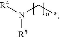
[R4]N(C*)[R5]
